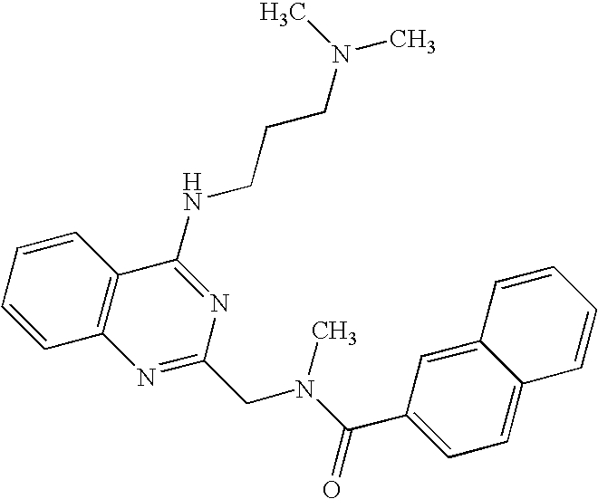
C1=CC=CC2=C1N=C(CN(C(=O)C1=CC=C3C(=C1)C=CC=C3)C)N=C2NCCCN(C)C
